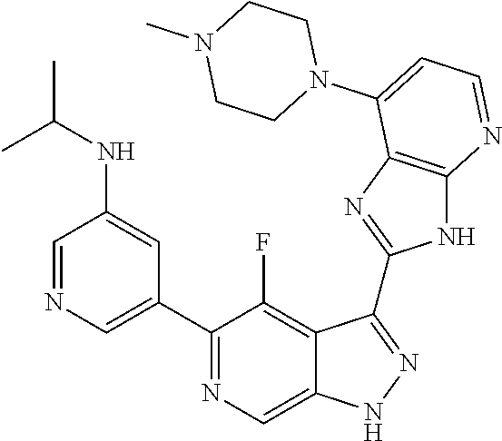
C1=NC=C(C2=NC=C3C(=C2F)C(C2=NC4=C(N2)N=CC=C4N2CCN(C)CC2)=NN3)C=C1NC(C)C
